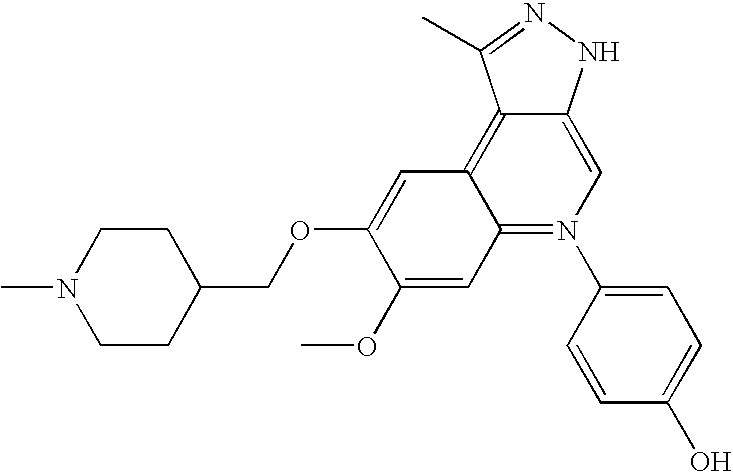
C1CC(COC2=CC3=C4C(=CN(C5=CC=C(O)C=C5)=C3C=C2OC)NN=C4C)CCN1C
